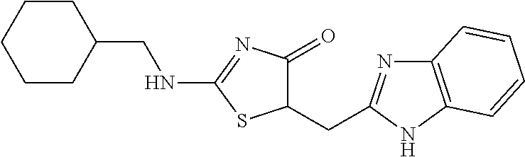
C1(CC2=NC3=C(N2)C=CC=C3)C(=O)N=C(NCC2CCCCC2)S1
